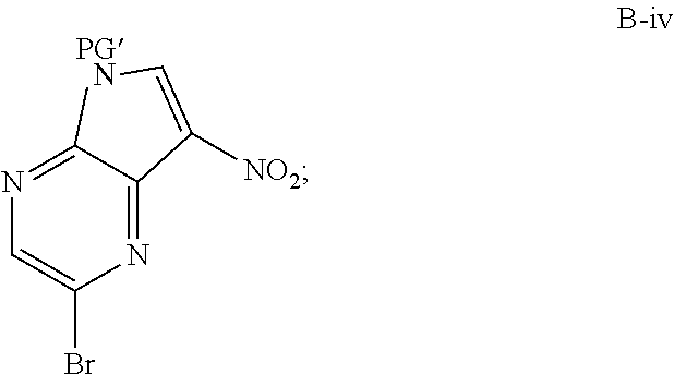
N1=C2C(=NC=C1Br)[PG  N]C=C2[NO2]
